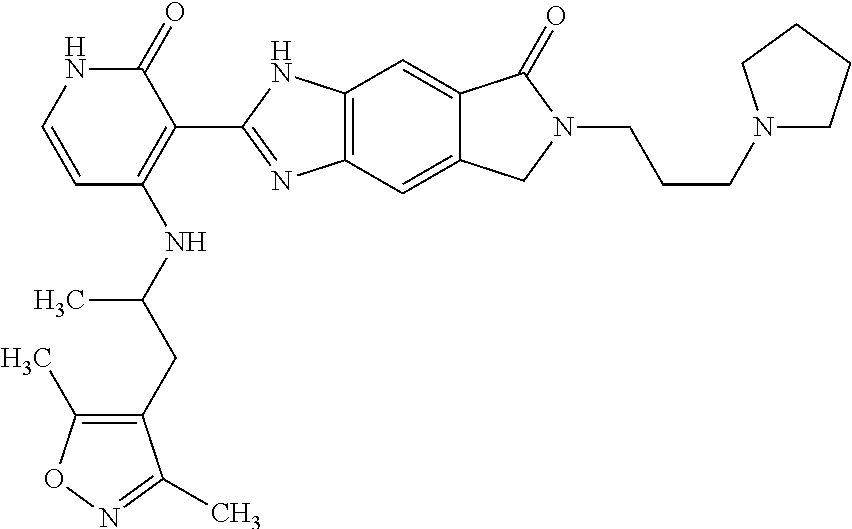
C1=CC(NC(CC2=C(C)ON=C2C)C)=C(C2=NC3=C(N2)C=C2C(=C3)CN(CCCN3CCCC3)C2=O)C(=O)N1
